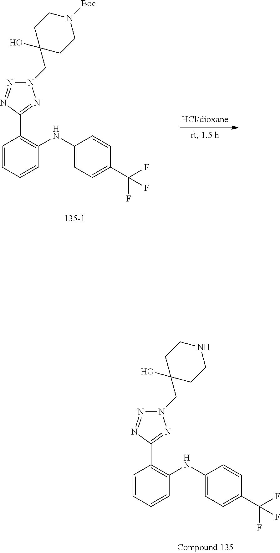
N1(CC2(O)CCNCC2)N=NC(C2=C(NC3=CC=C(C(F)(F)F)C=C3)C=CC=C2)=N1.N1(CC2(O)CCN([Boc])CC2)N=NC(C2=C(NC3=CC=C(C(F)(F)F)C=C3)C=CC=C2)=N1
